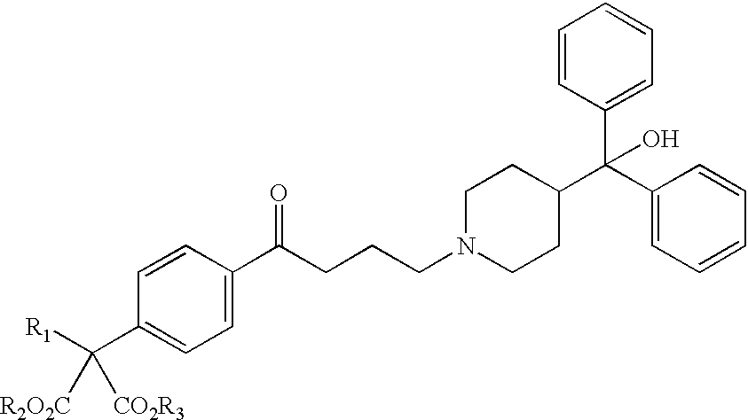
C1=CC(C([R1])([CO2R3])[R2O2C])=CC=C1C(CCCN1CCC(C(C2=CC=CC=C2)(C2=CC=CC=C2)O)CC1)=O
